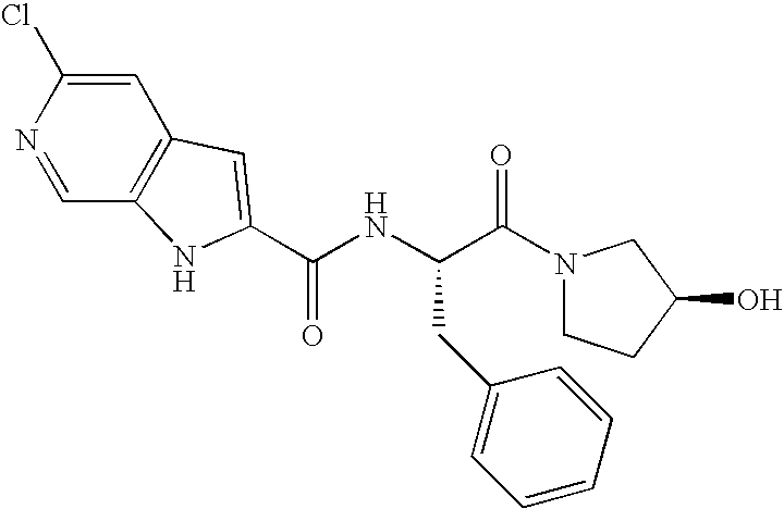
C1=C(Cl)N=CC2=C1C=C(C(NC(C(N1CCC(O)C1)=O)CC1=CC=CC=C1)=O)N2
